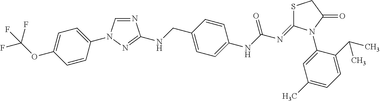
C1=CC(N2C=NC(NCC3=CC=C(NC(N=C4SCC(=O)N4C4=CC(C)=CC=C4C(C)C)=O)C=C3)=N2)=CC=C1OC(F)(F)F
